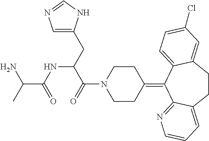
C1(=C2CCN(C(=O)C(NC(C(N)C)=O)CC3=CN=CN3)CC2)C2=NC=CC=C2CCC2=CC(Cl)=CC=C12
